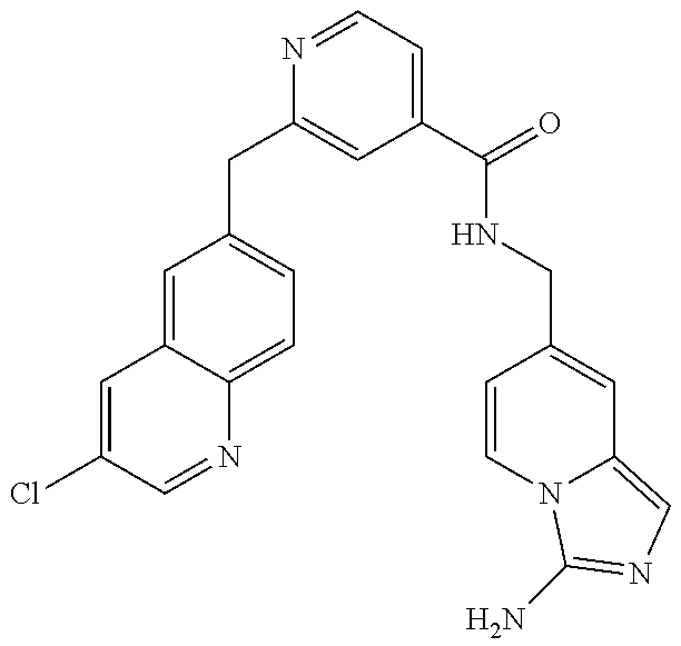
C1=C(Cl)C=NC2=CC=C(CC3=CC(C(NCC4=CC5=CN=C(N)N5C=C4)=O)=CC=N3)C=C12
